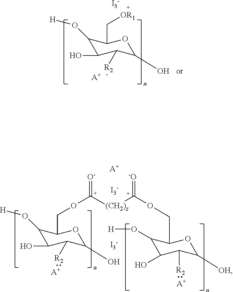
C1(O[H])C(O)C([R2])C(O)OC1CO[C+]([(CH2)z][C+](OCC1C(O[H])C(O)C([R2])C([OH])O1)=[-O])=[O-].[A+].[A+].[I3-].[I3-].[A+].C1(O[H])C(O)C([R2])C(O)OC1C[OR1].[I3-].[A+]
